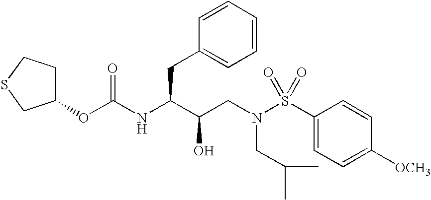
C1(OC(NC(C(CN(S(C2=CC=C([OCH3])C=C2)(=O)=O)CC(C)C)O)CC2=CC=CC=C2)=O)CCSC1
